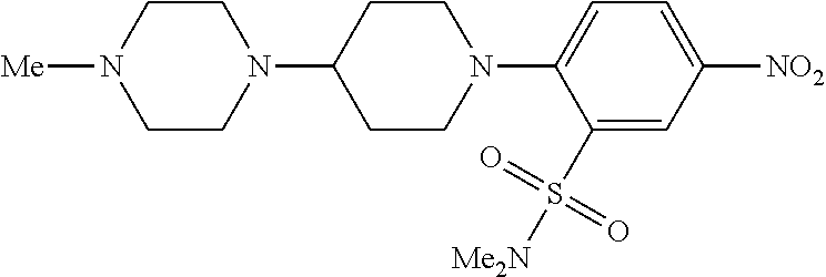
C1(S([Me2N])(=O)=O)=CC([NO2])=CC=C1N1CCC(N2CCN([Me])CC2)CC1
